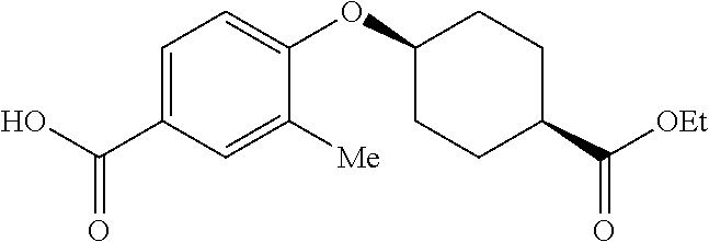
C1=C(C(O)=O)C=C([Me])C(OC2CCC(C(=O)[OEt])CC2)=C1
